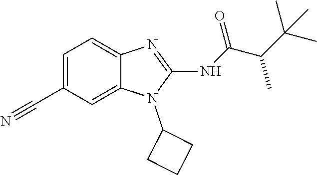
C1=C(C#N)C=C2C(=C1)N=C(NC(=O)C(C)C(C)(C)C)N2C1CCC1
